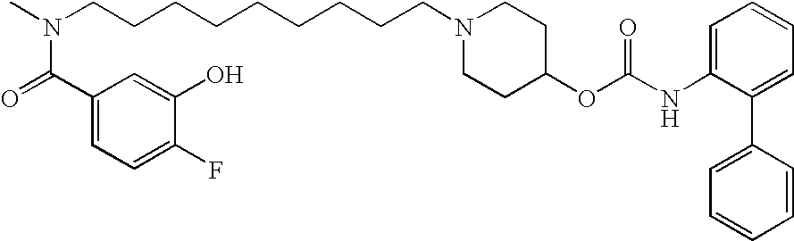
C(N(C)CCCCCCCCCN1CCC(OC(NC2=CC=CC=C2C2=CC=CC=C2)=O)CC1)(=O)C1=CC=C(F)C(O)=C1
